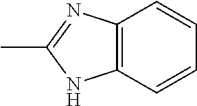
C12=C(N=C(C)N1)C=CC=C2
